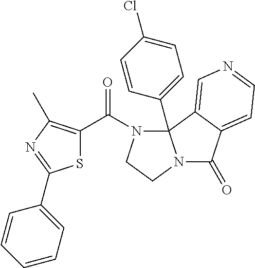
C(N1CCN2C(=O)C3=CC=NC=C3C12C1=CC=C(Cl)C=C1)(=O)C1=C(C)N=C(C2=CC=CC=C2)S1
